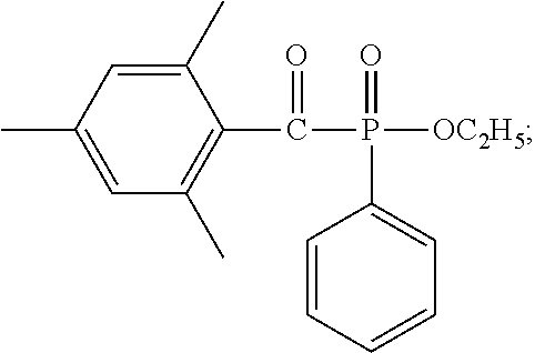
C1=C(C)C=C(C)C(C(P([OC2H5])(=O)C2=CC=CC=C2)=O)=C1C
